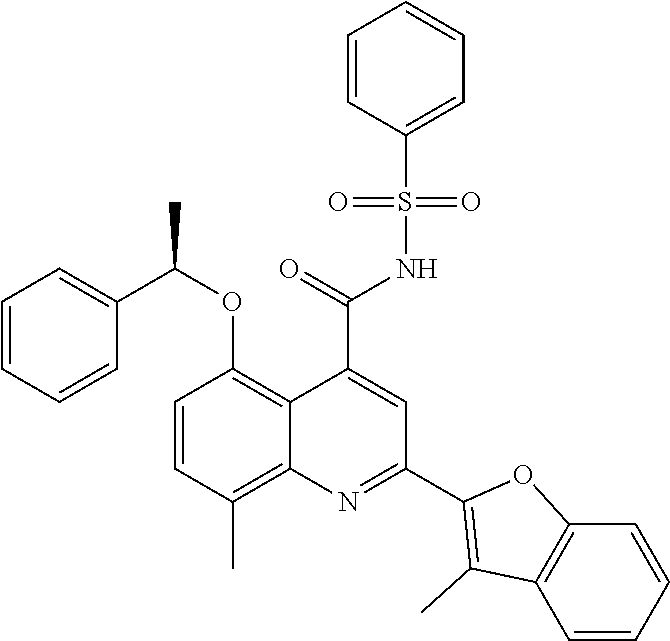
C1=CC(C)=C2C(=C1OC(C1=CC=CC=C1)C)C(C(=O)NS(C1=CC=CC=C1)(=O)=O)=CC(C1=C(C)C3=C(O1)C=CC=C3)=N2
